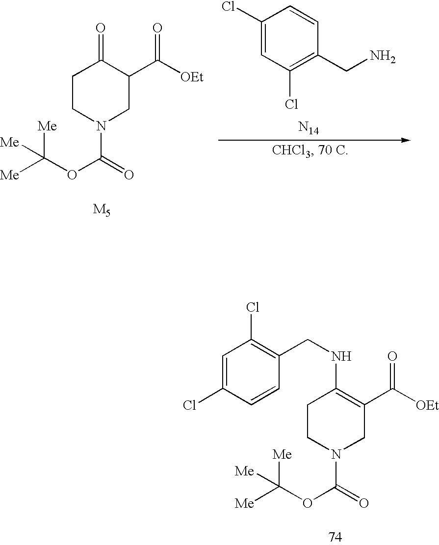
C1CN(C(=O)OC([Me])([Me])[Me])CC(C([OEt])=O)C1=O.C1(Cl)=CC(Cl)=C(CN)C=C1.[N14].C1CN(C(=O)OC([Me])([Me])[Me])CC(C([OEt])=O)=C1NCC1=C(Cl)C=C(Cl)C=C1
